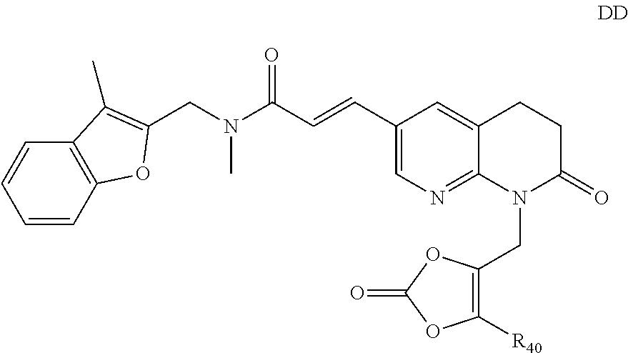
C1(C=CC(=O)N(C)CC2=C(C)C3=C(C=CC=C3)O2)=CN=C2C(=C1)CCC(=O)N2CC1=C([R40])OC(=O)O1
